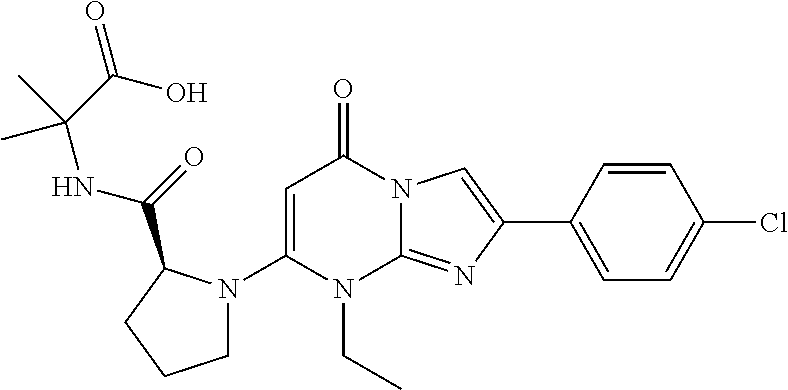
C1(N2CCCC2C(=O)NC(C(O)=O)(C)C)=CC(=O)N2C(=NC(C3=CC=C(Cl)C=C3)=C2)N1CC
